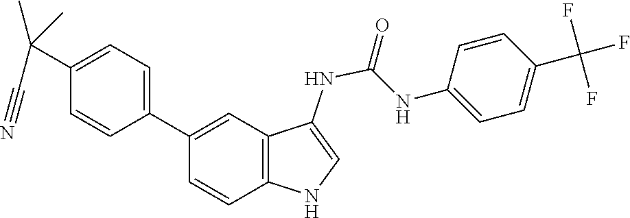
C1=CC(C2=CC3=C(NC=C3NC(NC3=CC=C(C(F)(F)F)C=C3)=O)C=C2)=CC=C1C(C#N)(C)C
